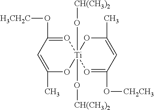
C1(O[H3CH2C])=O[Ti]2(O[CH(CH3)2])(O[CH(CH3)2])(OC(C)=C1)O=C(O[CH2CH3])C=C(C)O2
